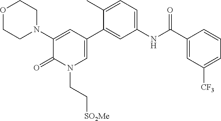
O1CCN(C2=CC(C3=CC(NC(C4=CC([CF3])=CC=C4)=O)=CC=C3C)=CN(CC[SO2Me])C2=O)CC1
